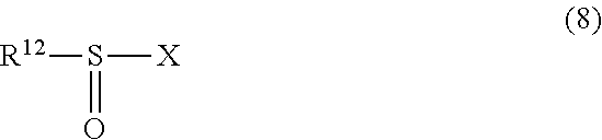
[R12]S(=O)[X]
